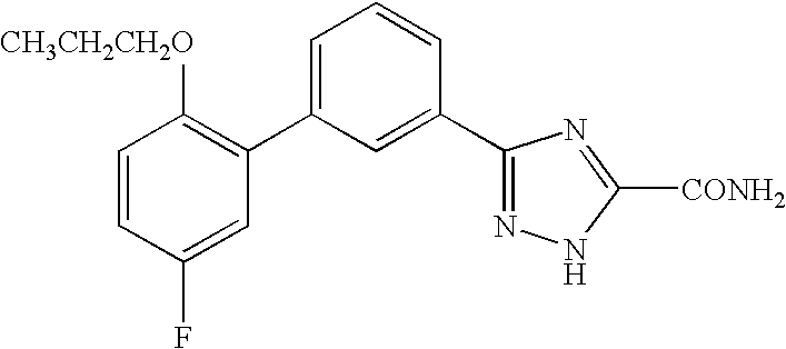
C1=CC(F)=CC(C2=CC=CC(C3=NNC([CONH2])=N3)=C2)=C1[CH3CH2CH2O]
